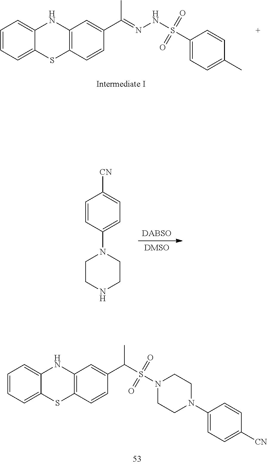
CC(=NNS(=O)(=O)C1=CC=C(C)C=C1)C1=CC2=C(SC3=CC=CC=C3N2)C=C1.[DABSO].[DMSO].C1CNCCN1C1=CC=C([CN])C=C1.C1N(C2=CC=C([CN])C=C2)CCN(S(=O)(=O)C(C2=CC3=C(SC4=CC=CC=C4N3)C=C2)C)C1
